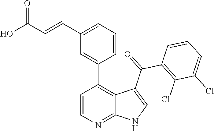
C1=CN=C2C(=C1C1=CC(C=CC(O)=O)=CC=C1)C(C(=O)C1=C(Cl)C(Cl)=CC=C1)=CN2
